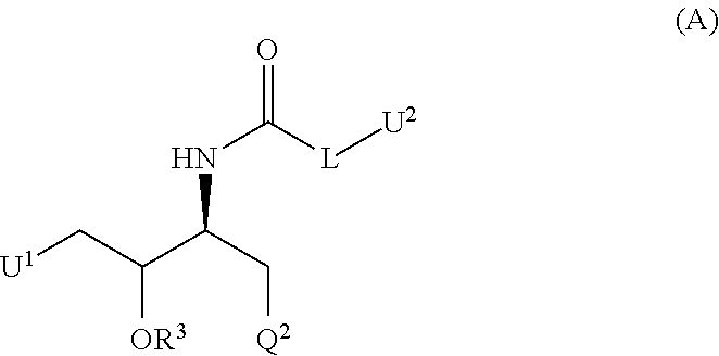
[U1]CC(C(C[Q2])NC([L][U2])=O)[OR3]
